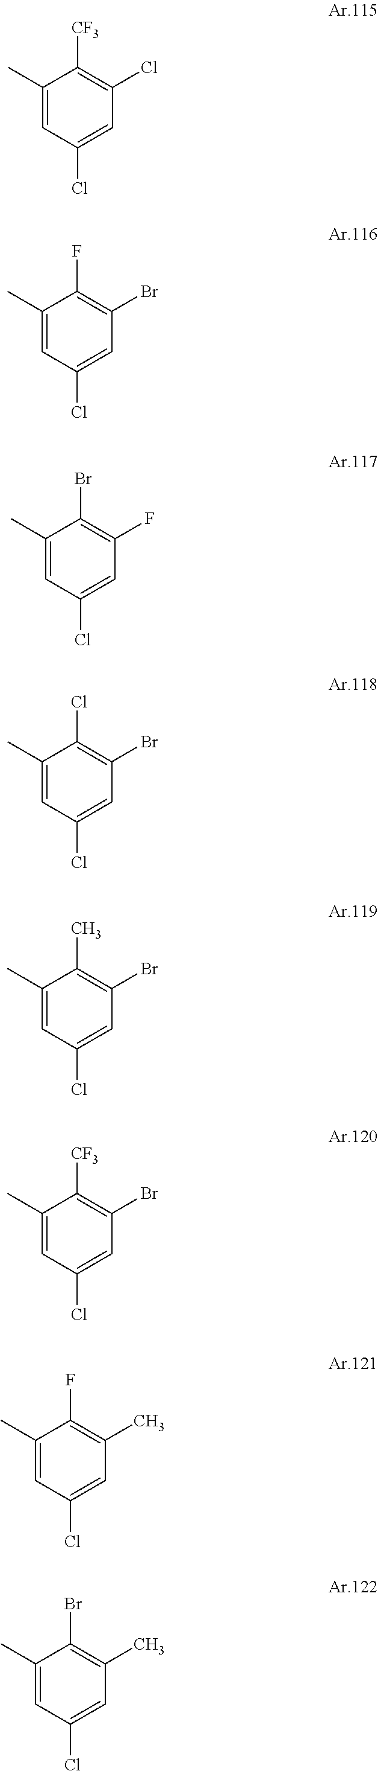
C1(C)=CC(Cl)=CC(Cl)=C1[CF3].C1(C)=CC(Cl)=CC(Br)=C1F.C1(C)=CC(Cl)=CC(F)=C1Br.C1(C)=CC(Cl)=CC(Br)=C1Cl.C1(C)=CC(Cl)=CC(Br)=C1C.C1(C)=CC(Cl)=CC(Br)=C1[CF3].C1(C)=CC(Cl)=CC(C)=C1F.C1(C)=CC(Cl)=CC(C)=C1Br
